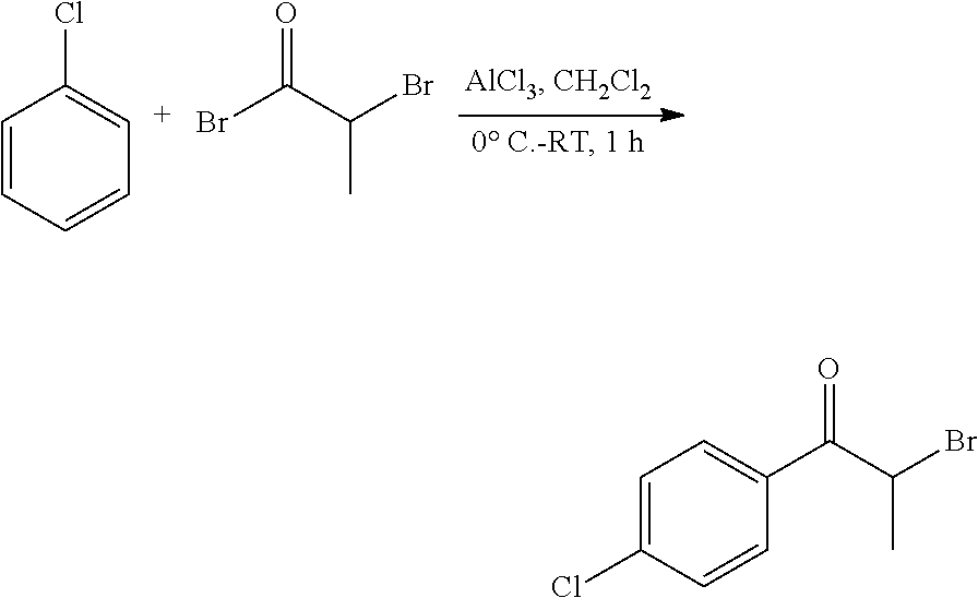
C1=CC=CC=C1Cl.BrC(C(Br)C)=O.C1=C(Cl)C=CC(C(C(Br)C)=O)=C1
